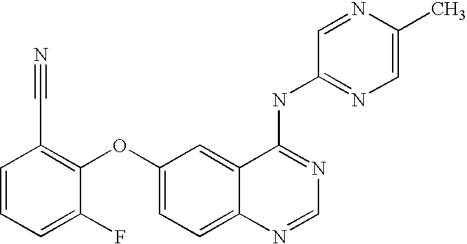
C1=CC=C(F)C(OC2=CC=C3C(=C2)C(NC2=NC=C(C)N=C2)=NC=N3)=C1C#N
